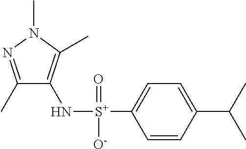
C1(C)=NN(C)C(C)=C1N[S+](C1=CC=C(C(C)C)C=C1)(=O)[O-]
